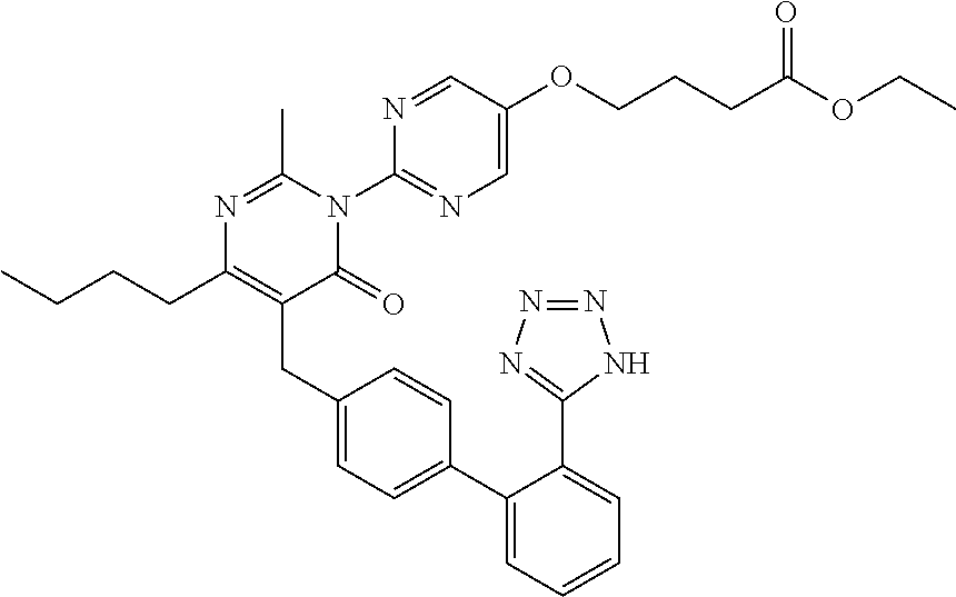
N1=C(C)N(C2=NC=C(OCCCC(OCC)=O)C=N2)C(=O)C(CC2=CC=C(C3=CC=CC=C3C3=NN=NN3)C=C2)=C1CCCC
